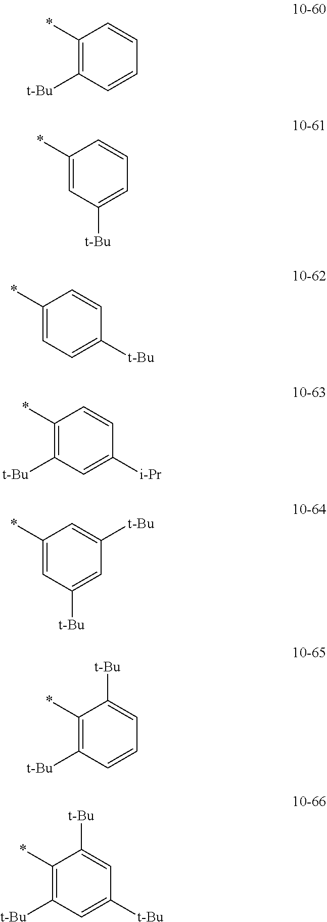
C1(*)=C([t-Bu])C=CC=C1.C1(*)=CC([t-Bu])=CC=C1.C1(*)=CC=C([t-Bu])C=C1.C1(*)=C([t-Bu])C=C([i-Pr])C=C1.C1(*)=CC([t-Bu])=CC([t-Bu])=C1.C1(*)=C([t-Bu])C=CC=C1[t-Bu].C1(*)=C([t-Bu])C=C([t-Bu])C=C1[t-Bu]
